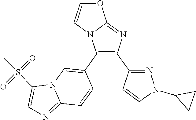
O=S(C)(C1=CN=C2N1C=C(C1=C(C3=NN(C4CC4)C=C3)N=C3N1C=CO3)C=C2)=O
